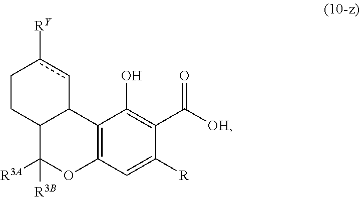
C12=C(C=C([R])C(C([OH])=O)=C1O)OC([R3A])([R3B])C1C2cc([RY])CC1
